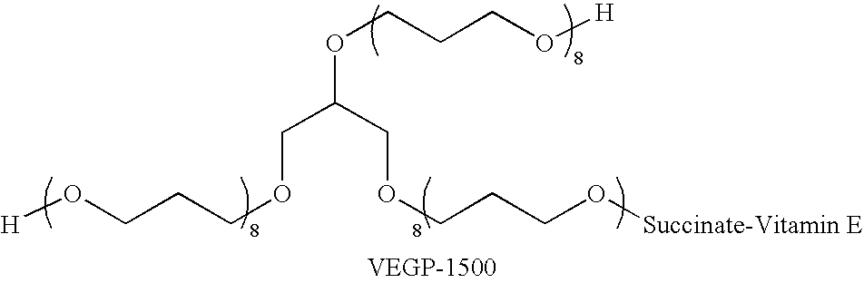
[H]OCCCOCC(COCCCO[Succinate-Vitamin E])OCCCO[H]
